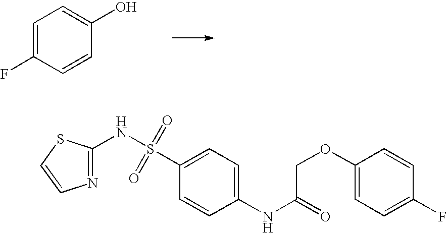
C1=C(F)C=CC(O)=C1.N1=C(NS(=O)(=O)C2=CC=C(NC(=O)COC3=CC=C(F)C=C3)C=C2)SC=C1
